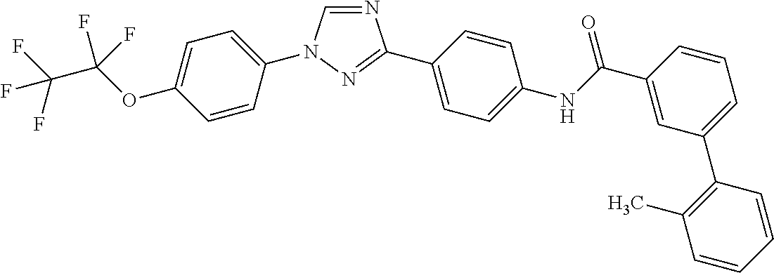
N1=CN(C2=CC=C(OC(F)(C(F)(F)F)F)C=C2)N=C1C1=CC=C(NC(C2=CC(C3=C(C)C=CC=C3)=CC=C2)=O)C=C1
